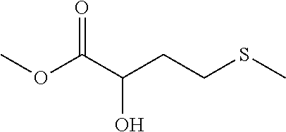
COC(C(CCSC)O)=O
